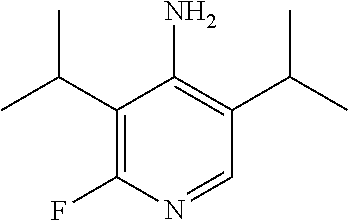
C1(C(C)C)=C(N)C(C(C)C)=C(F)N=C1
